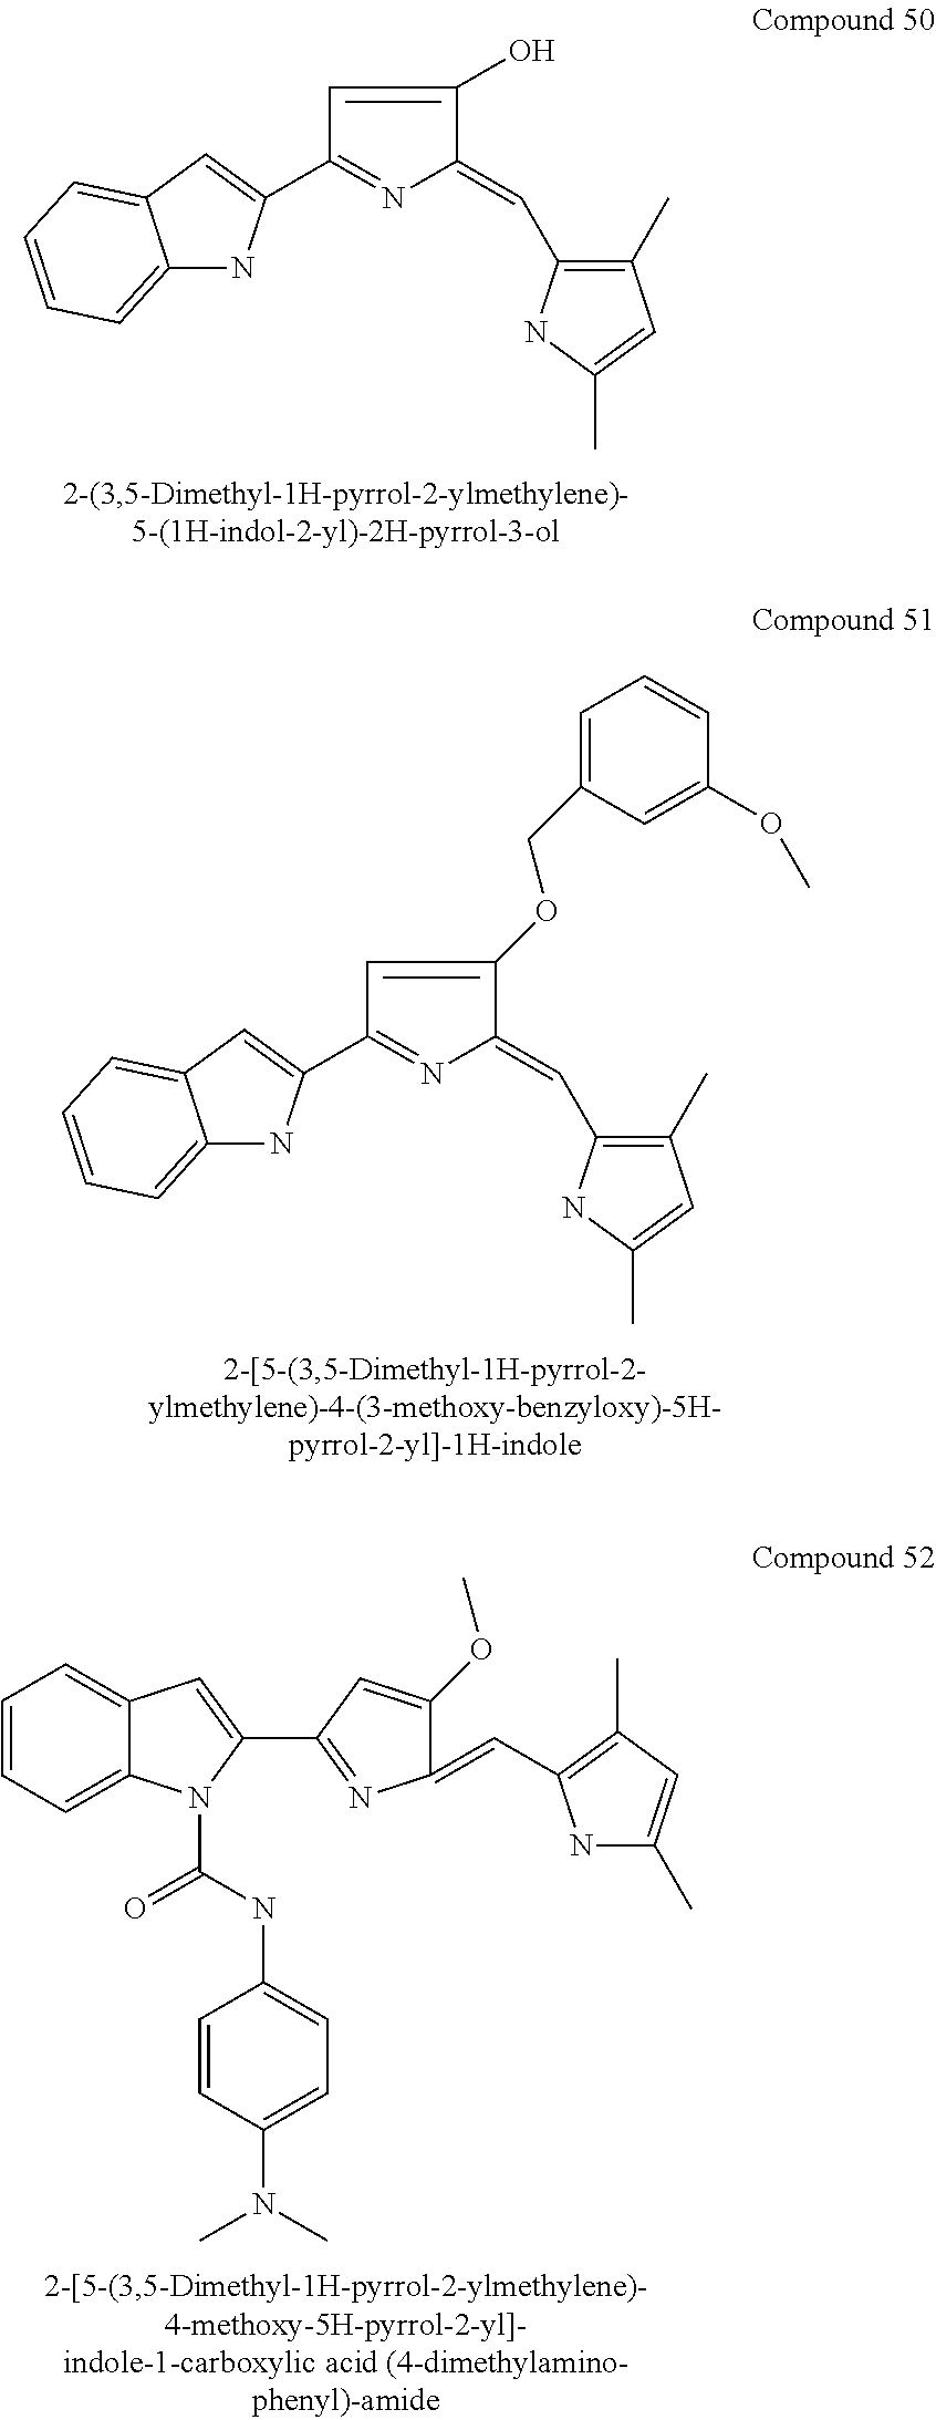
C1=C(O)C(=CC2=C(C)C=C(C)N2)N=C1C1=CC2=CC=CC=C2N1.C1=C(OCC2=CC=CC(OC)=C2)C(=CC2=C(C)C=C(C)N2)N=C1C1=CC2=CC=CC=C2N1.C12=CC=CC=C1C=C(C1=NC(=CC3=C(C)C=C(C)N3)C(OC)=C1)N2C(=O)NC1=CC=C(N(C)C)C=C1
